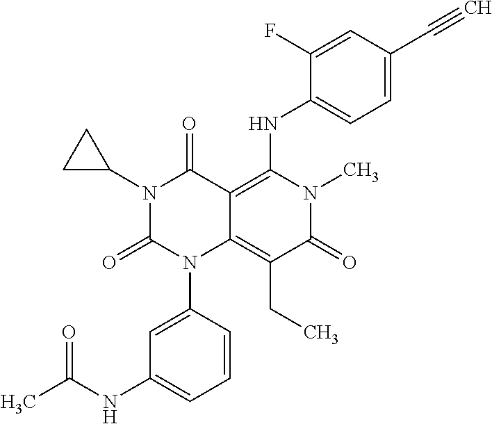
N1(C2CC2)C(=O)N(C2=CC(NC(C)=O)=CC=C2)C2=C(CC)C(=O)N(C)C(NC3=CC=C(C#C)C=C3F)=C2C1=O
